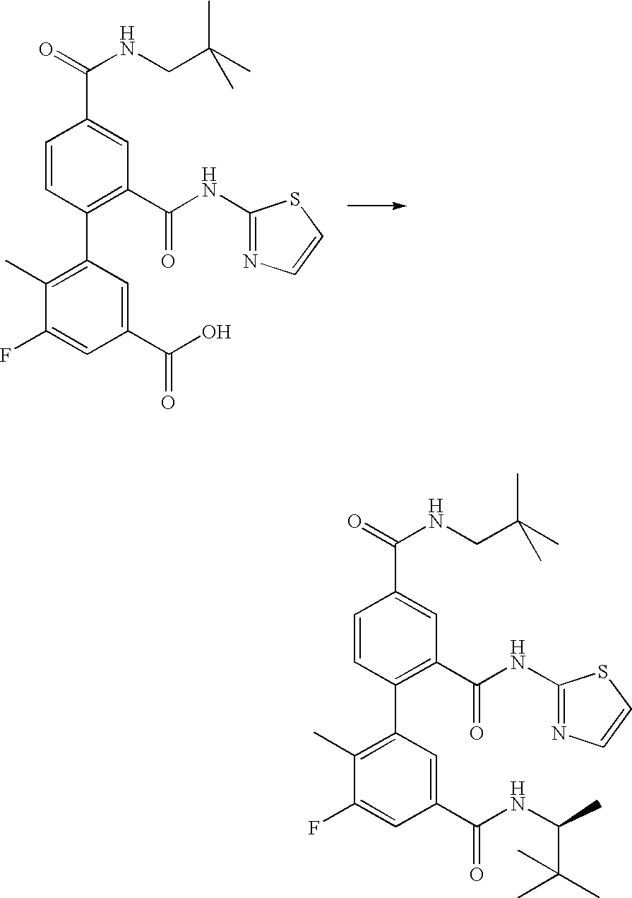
C1=CC(C2=C(C)C(F)=CC(C(O)=O)=C2)=C(C(NC2=NC=CS2)=O)C=C1C(=O)NCC(C)(C)C.C1=CC(C2=C(C)C(F)=CC(C(NC(C)C(C)(C)C)=O)=C2)=C(C(NC2=NC=CS2)=O)C=C1C(=O)NCC(C)(C)C
